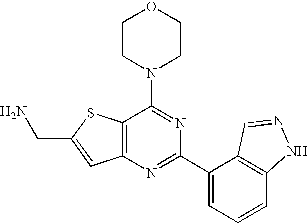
C1CN(C2=NC(C3=CC=CC4=C3C=NN4)=NC3=C2SC(CN)=C3)CCO1
